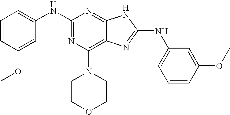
N(C1=NC(N2CCOCC2)=C2C(=N1)NC(NC1=CC=CC(OC)=C1)=N2)C1=CC=CC(OC)=C1
